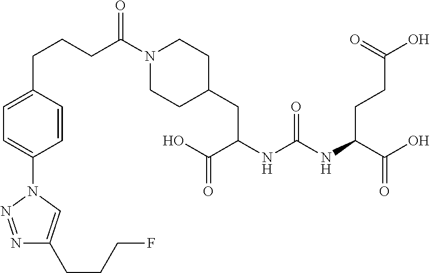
N1(C(CCCC2=CC=C(N3N=NC(CCCF)=C3)C=C2)=O)CCC(CC(C(=O)O)NC(NC(C(O)=O)CCC(O)=O)=O)CC1
